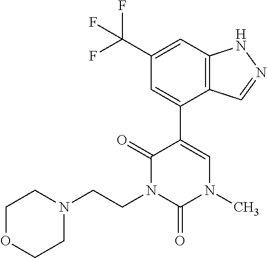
C12=C(C=C(C(F)(F)F)C=C1C1=CN(C)C(=O)N(CCN3CCOCC3)C1=O)NN=C2
